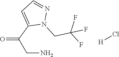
C(=O)(C1=CC=NN1CC(F)(F)F)CN.[H]Cl
